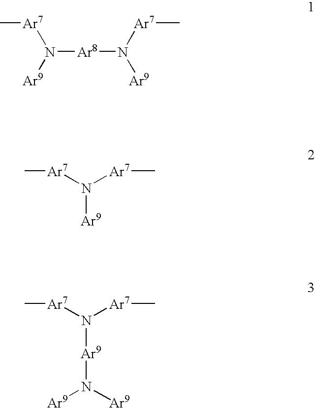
N([Ar8]N([Ar9])[Ar7]C)([Ar9])[Ar7]C.[Ar7](N([Ar7]C)[Ar9])C.[Ar7](N([Ar7]C)[Ar9]N([Ar9])[Ar9])C
